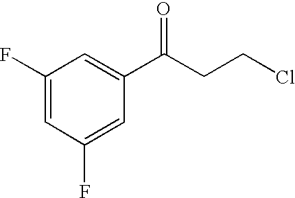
C1(F)=CC(F)=CC(C(CCCl)=O)=C1
